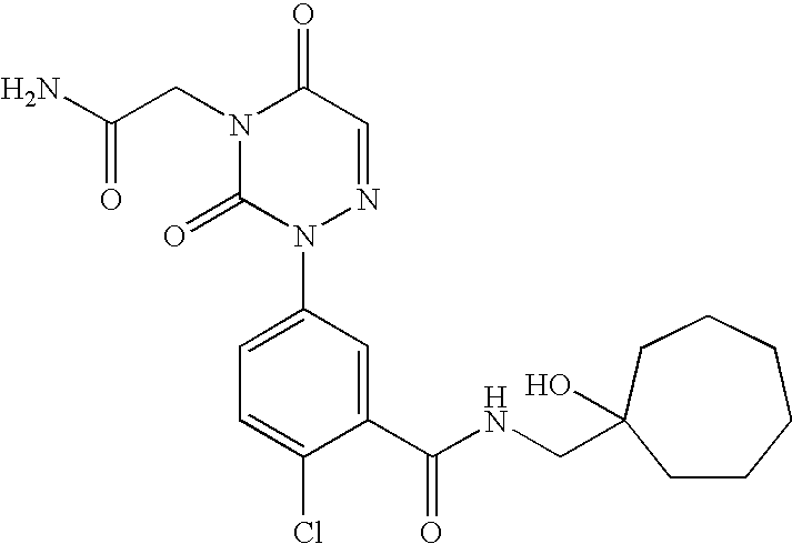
C1(C(NCC2(O)CCCCCC2)=O)=CC(N2N=CC(=O)N(CC(N)=O)C2=O)=CC=C1Cl
